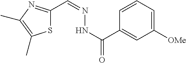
C1([OMe])=CC=CC(C(NN=CC2=NC(C)=C(C)S2)=O)=C1
